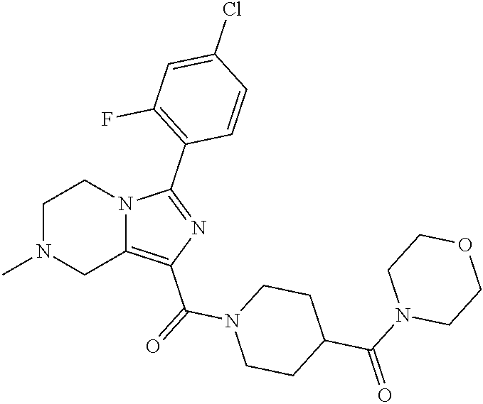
C1N(C)CC2=C(C(=O)N3CCC(C(N4CCOCC4)=O)CC3)N=C(C3=C(F)C=C(Cl)C=C3)N2C1
